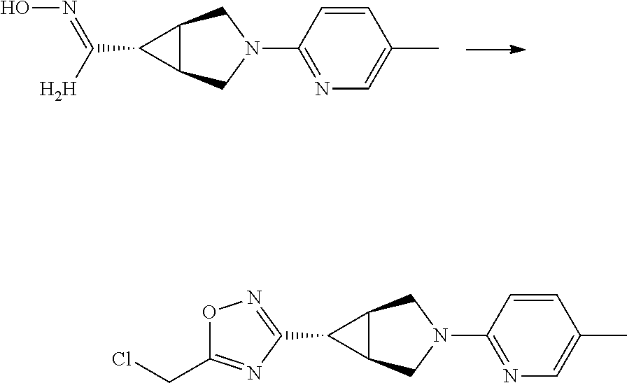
C1(C([H])=NO)C2C1CN(C1=NC=C(C)C=C1)C2.C1(C2=NOC(CCl)=N2)C2C1CN(C1=NC=C(C)C=C1)C2
